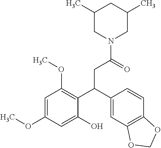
C1(C)CN(C(=O)CC(C2=C(OC)C=C(OC)C=C2O)C2=CC3=C(C=C2)OCO3)CC(C)C1
